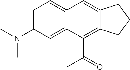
C1=C(N(C)C)C=C2C(=C1)C=C1C(=C2C(=O)C)CCC1
